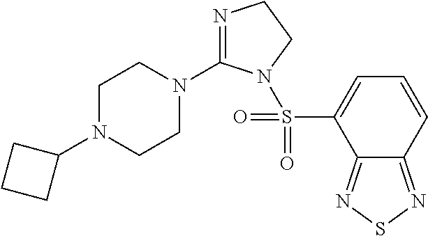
C1N(C2CCC2)CCN(C2=NCCN2S(C2=CC=CC3=NSN=C23)(=O)=O)C1
